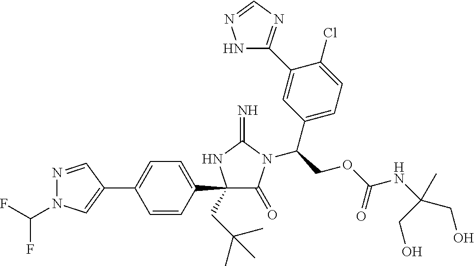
C1(C2=CC=C(C3(CC(C)(C)C)C(=O)N(C(COC(NC(C)(CO)CO)=O)C4=CC=C(Cl)C(C5=NC=NN5)=C4)C(=N)N3)C=C2)=CN(C(F)F)N=C1
